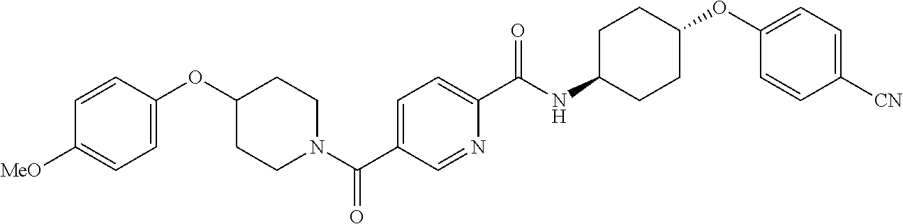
C1=C(OC2CCN(C(C3=CC=C(C(NC4CCC(OC5=CC=C([CN])C=C5)CC4)=O)N=C3)=O)CC2)C=CC([MeO])=C1
